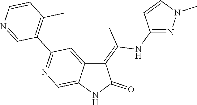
C1(=C(C)NC2=NN(C)C=C2)C2=CC(C3=C(C)C=CN=C3)=NC=C2NC1=O
